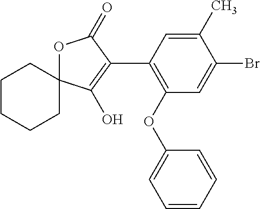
C1CCCC2(C1)OC(=O)C(C1=C(OC3=CC=CC=C3)C=C(Br)C(C)=C1)=C2O
